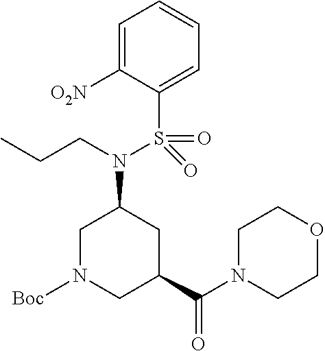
N(CCC)(C1CN([Boc])CC(C(N2CCOCC2)=O)C1)S(C1=CC=CC=C1[O2N])(=O)=O
